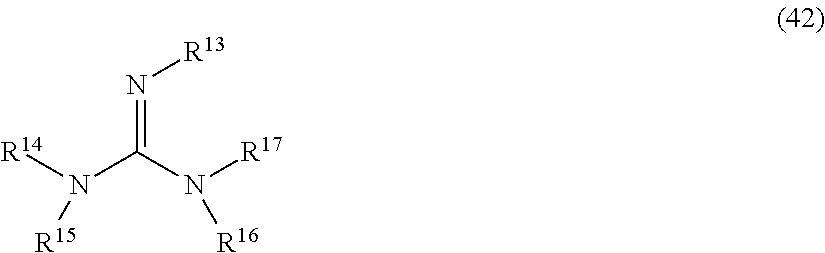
N(=C(N([R17])[R16])N([R14])[R15])[R13]
